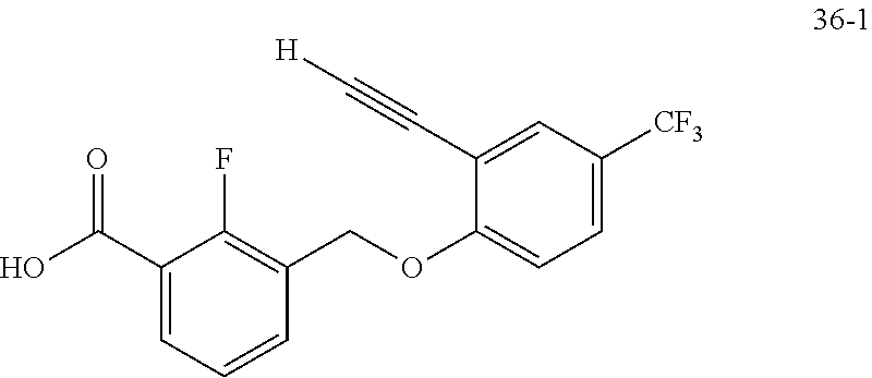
C1(C(O)=O)=CC=CC(COC2=CC=C([CF3])C=C2C#C[H])=C1F
